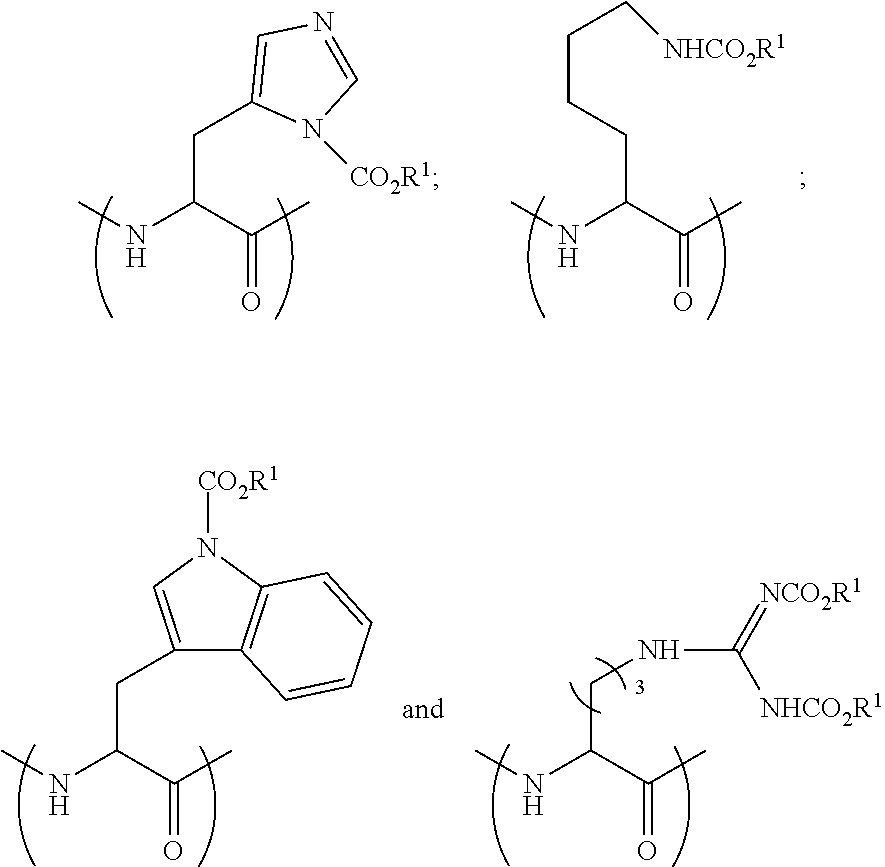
CNC(C(C)=O)CC1=CN=CN1[CO2R1].CNC(C(C)=O)CCCC[NHCO2R1].CNC(C(C)=O)CC1=CN([CO2R1])C2=C1C=CC=C2.CNC(C(C)=O)CNC(=[NCO2R1])[NHCO2R1]
